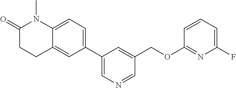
C1(C2=CC=C3C(=C2)CCC(=O)N3C)=CN=CC(COC2=NC(F)=CC=C2)=C1
